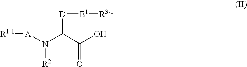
[R1-1][A]N(C(C(O)=O)[D][E1][R3-1])[R2]
